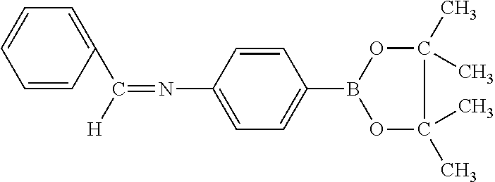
C1=CC(C([H])=NC2=CC=C(B3OC(C)(C)C(C)(C)O3)C=C2)=CC=C1
